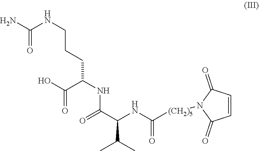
C(=O)(NCCCC(NC(C(NC([(CH2)5]N1C(=O)C=CC1=O)=O)C(C)C)=O)C(O)=O)N
